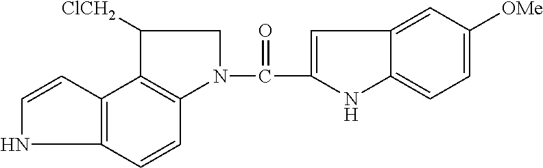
C1=CC2=C(N1)C=CC1=C2C([ClCH2])CN1C(C1=CC2=CC([OMe])=CC=C2N1)=O
